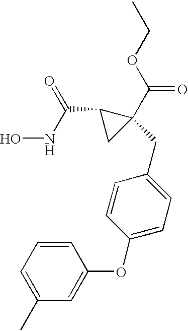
ONC(C1CC1(C(OCC)=O)CC1=CC=C(OC2=CC(C)=CC=C2)C=C1)=O
